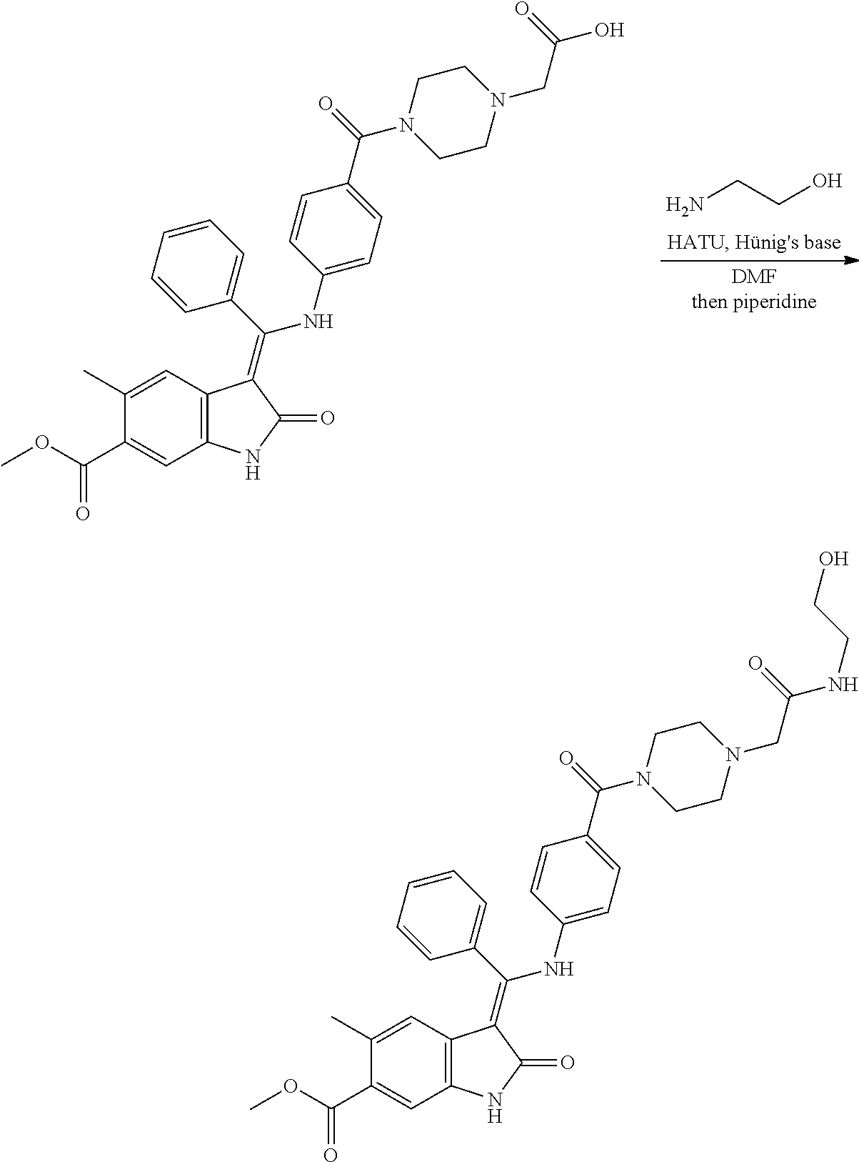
C1(C)=CC2=C(C=C1C(OC)=O)NC(=O)C2=C(C1=CC=CC=C1)NC1=CC=C(C(=O)N2CCN(CC(O)=O)CC2)C=C1.NCCO.C1(C)=CC2=C(C=C1C(OC)=O)NC(=O)C2=C(C1=CC=CC=C1)NC1=CC=C(C(=O)N2CCN(CC(=O)NCCO)CC2)C=C1
